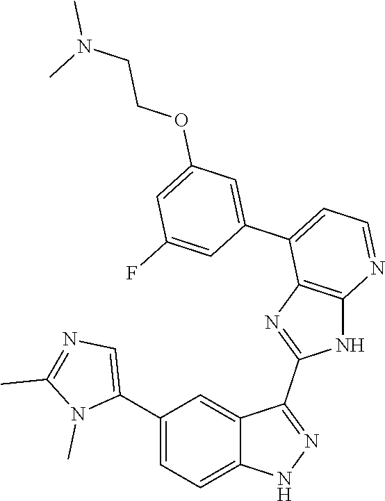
C1(C2=CC=C3C(=C2)C(C2=NC4=C(N2)N=CC=C4C2=CC(OCCN(C)C)=CC(F)=C2)=NN3)=CN=C(C)N1C
